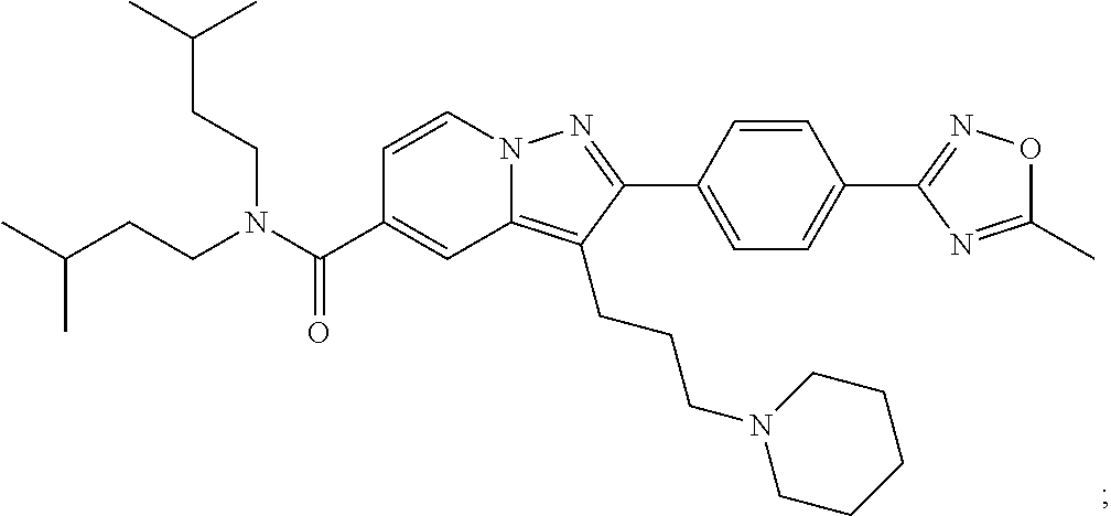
N12C(=C(CCCN3CCCCC3)C(C3=CC=C(C4=NOC(C)=N4)C=C3)=N1)C=C(C(N(CCC(C)C)CCC(C)C)=O)C=C2
